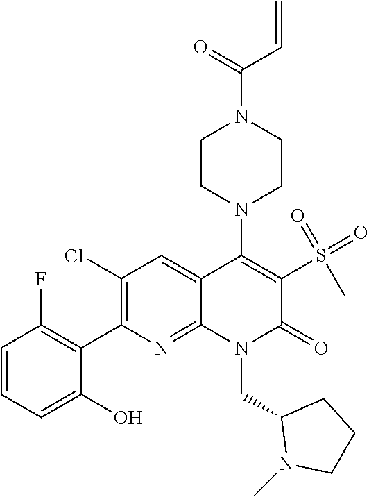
C1(Cl)=C(C2=C(F)C=CC=C2O)N=C2C(=C1)C(N1CCN(C(=O)C=C)CC1)=C(S(=O)(=O)C)C(=O)N2CC1N(C)CCC1
